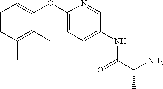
C1=C(OC2=CC=CC(C)=C2C)N=CC(NC(C(N)C)=O)=C1
